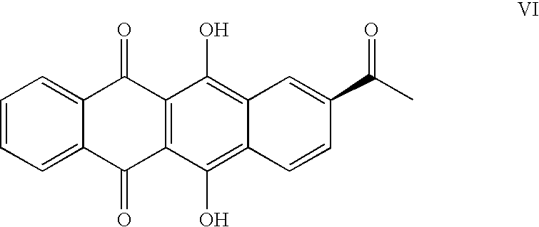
C1=CC=C2C(=C1)C(=O)C1=C(C2=O)C(O)=C2C(=C1O)C=C(C(C)=O)C=C2
